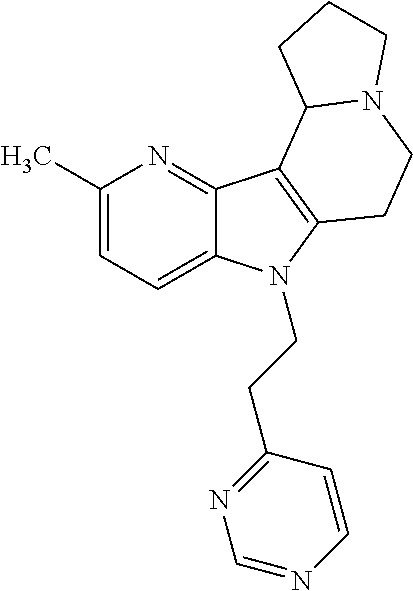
C1(C)=CC=C2C(=N1)C1=C(N2CCC2=NC=NC=C2)CCN2C1CCC2
